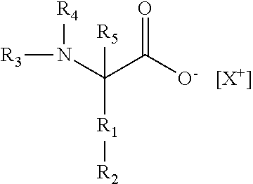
[R3]N([R4])C(C([O-])=O)([R1][R2])[R5].[[X+]]
